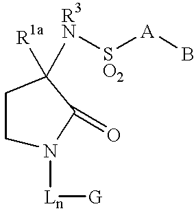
C1N([Ln][G])C(=O)C([R3N][SO2][A]B)([R1a])C1
